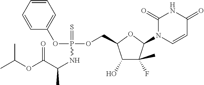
C1(=O)N(C2C(C)(F)C(O)C(COP(OC3=CC=CC=C3)(=S)NC(C)C(OC(C)C)=O)O2)C=CC(=O)N1
